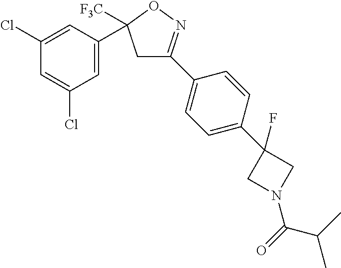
C1=C(C2([F3C])CC(C3=CC=C(C4(F)CN(C(=O)C(C)C)C4)C=C3)=NO2)C=C(Cl)C=C1Cl
